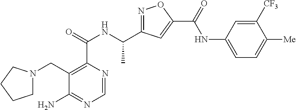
C1=NC(C(=O)NC(C2=NOC(C(=O)NC3=CC=C([Me])C([CF3])=C3)=C2)C)=C(CN2CCCC2)C(N)=N1
